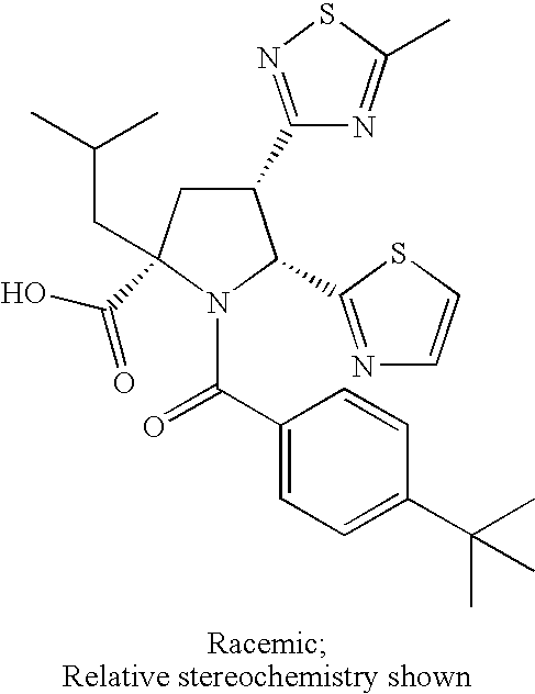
C1(C2=NSC(C)=N2)CC(CC(C)C)(C(O)=O)N(C(C2=CC=C(C(C)(C)C)C=C2)=O)C1C1=NC=CS1
